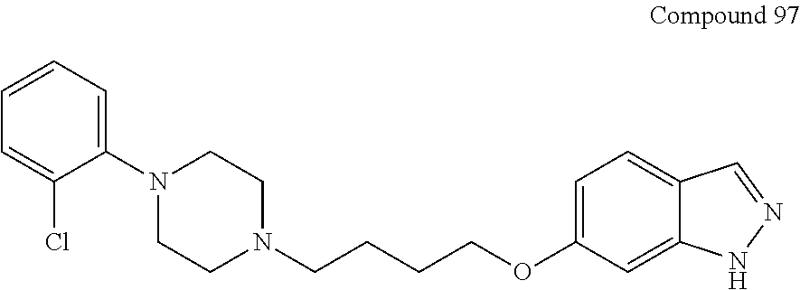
C1=C(OCCCCN2CCN(C3=CC=CC=C3Cl)CC2)C=C2C(=C1)C=NN2
